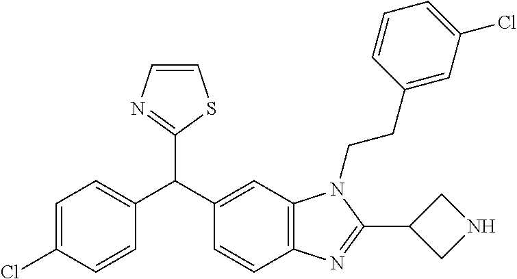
C1=C(Cl)C=CC(C(C2=CC3=C(C=C2)N=C(C2CNC2)N3CCC2=CC(Cl)=CC=C2)C2=NC=CS2)=C1
